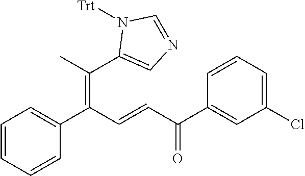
C1=CC=CC(C(C=CC(C2=CC(Cl)=CC=C2)=O)=C(C)C2=CN=CN2[Trt])=C1
